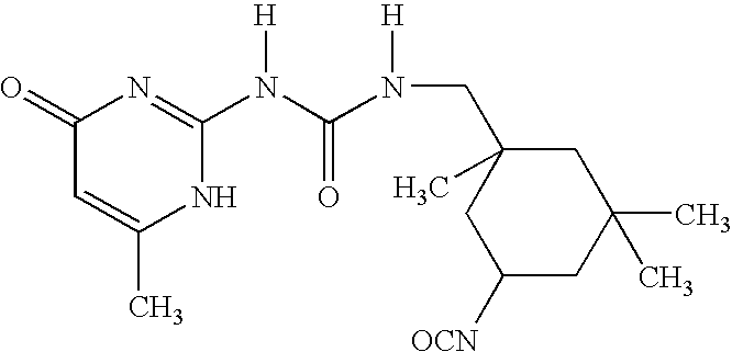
C1(=O)C=C(C)NC(N(C(N([H])CC2(C)CC([OCN])CC(C)(C)C2)=O)[H])=N1
